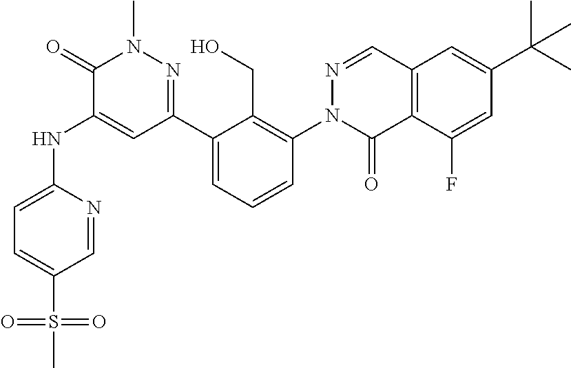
C1=NC(NC2=CC(C3=CC=CC(N4C(=O)C5=C(C=N4)C=C(C(C)(C)C)C=C5F)=C3CO)=NN(C)C2=O)=CC=C1S(=O)(C)=O
